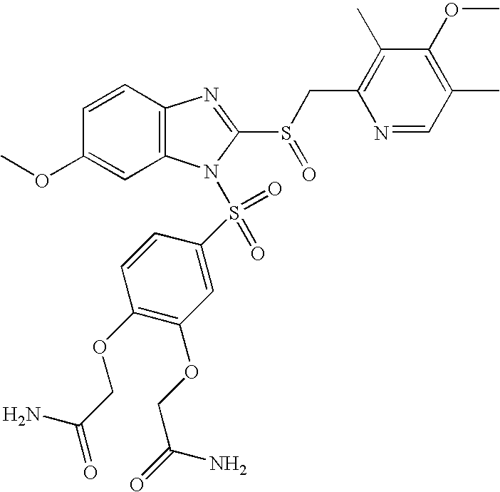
C1=CC2=C(C=C1OC)N(S(C1=CC(OCC(=O)N)=C(OCC(N)=O)C=C1)(=O)=O)C(S(=O)CC1=C(C)C(OC)=C(C)C=N1)=N2
